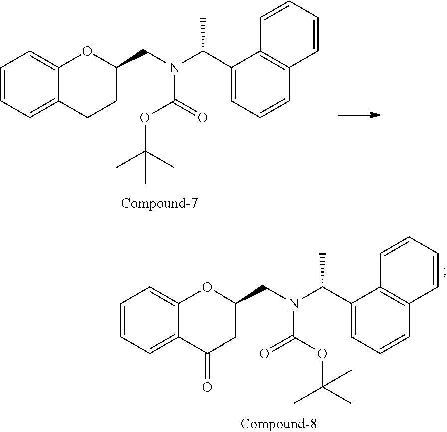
C1=CC=C2C(=C1)OC(CN(C(C1=CC=CC3=C1C=CC=C3)C)C(=O)OC(C)(C)C)CC2.C1=CC=C2C(=C1)OC(CN(C(C1=CC=CC3=C1C=CC=C3)C)C(OC(C)(C)C)=O)CC2=O
